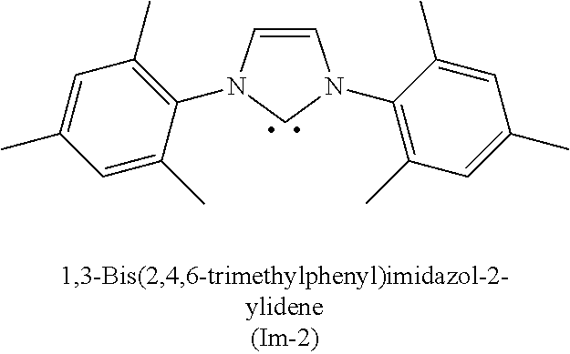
C1=CN(C2=C(C)C=C(C)C=C2C)CN1C1=C(C)C=C(C)C=C1C
